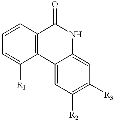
C1=CC=C([R1])C2=C1C(=O)NC1=CC([R3])=C([R2])C=C21
